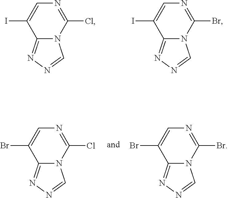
C12=NN=CN1C(Cl)=NC=C2I.C12=NN=CN1C(Br)=NC=C2I.C12=NN=CN1C(Cl)=NC=C2Br.C12=NN=CN1C(Br)=NC=C2Br
